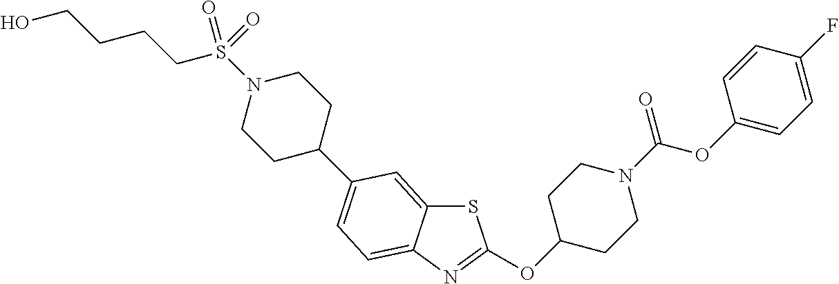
S1C2=CC(C3CCN(S(=O)(CCCCO)=O)CC3)=CC=C2N=C1OC1CCN(C(OC2=CC=C(F)C=C2)=O)CC1
